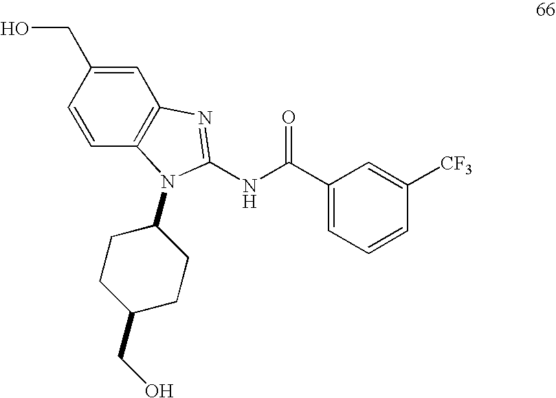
C(C1=CC2=C(C=C1)N(C1CCC(CO)CC1)C(NC(C1=CC=CC([CF3])=C1)=O)=N2)O
